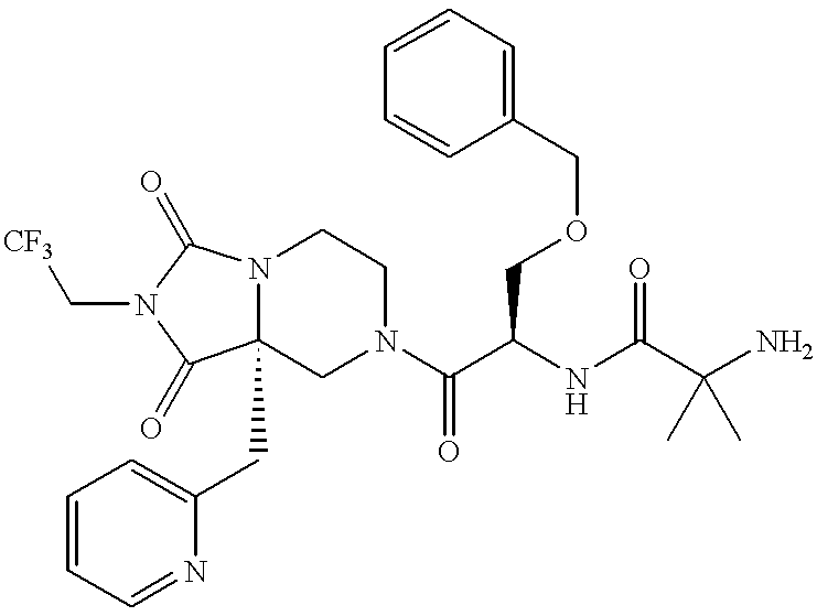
N12C(CC3=CC=CC=N3)(CN(C(C(NC(C(N)(C)C)=O)COCC3=CC=CC=C3)=O)CC1)C(=O)N(C[CF3])C2=O
